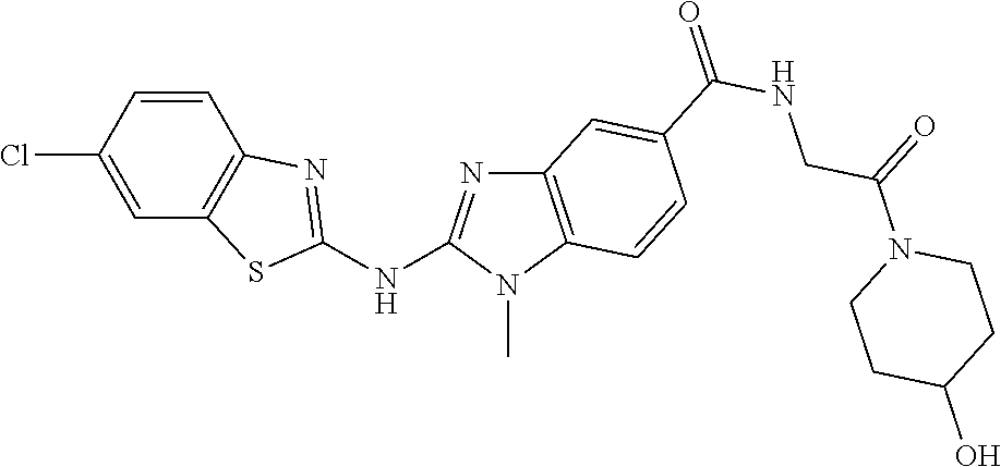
ClC1=CC2=C(C=C1)N=C(NC1=NC3=C(N1C)C=CC(C(NCC(N1CCC(O)CC1)=O)=O)=C3)S2
